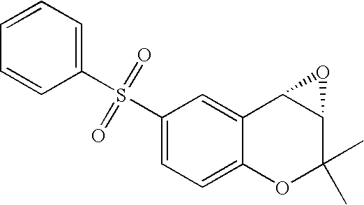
C1(S(C2=CC=CC=C2)(=O)=O)=CC=C2C(=C1)C1C(C(C)(C)O2)O1
